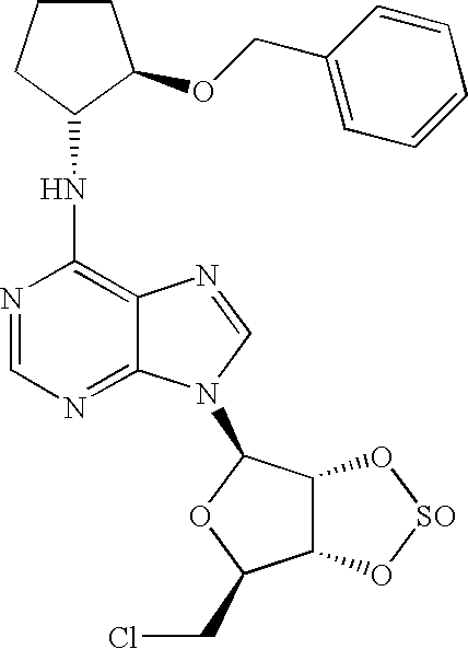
N(C1=C2C(=NC=N1)N(C1C3C(C(CCl)O1)O[SO]O3)C=N2)C1CCCC1OCC1=CC=CC=C1
